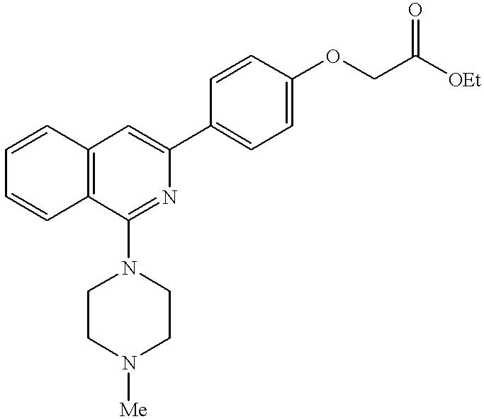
C1=CC2=C(C=C1)C(N1CCN([Me])CC1)=NC(C1=CC=C(OCC([OEt])=O)C=C1)=C2
